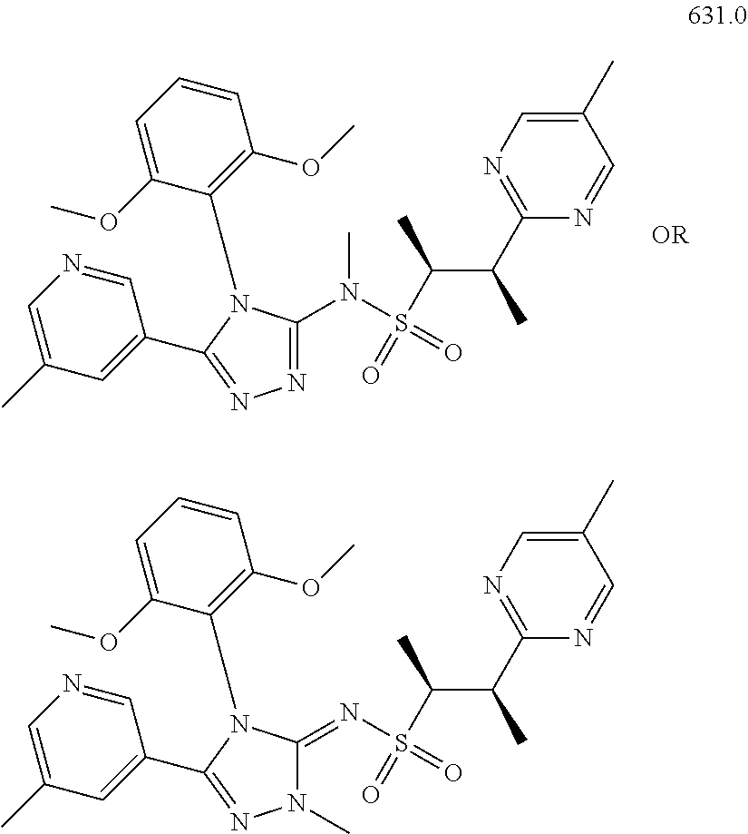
C1(C(C)C(S(=O)(N(C2=NN=C(C3=CC(C)=CN=C3)N2C2=C(OC)C=CC=C2OC)C)=O)C)=NC=C(C)C=N1.C1(C(C)C(S(=O)(N=C2N(C)N=C(C3=CC(C)=CN=C3)N2C2=C(OC)C=CC=C2OC)=O)C)=NC=C(C)C=N1
